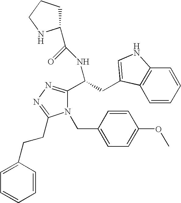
C(NC(C1=NN=C(CCC2=CC=CC=C2)N1CC1=CC=C(OC)C=C1)CC1=CNC2=C1C=CC=C2)(C1CCCN1)=O
